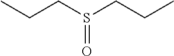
S(=O)(CCC)CCC
